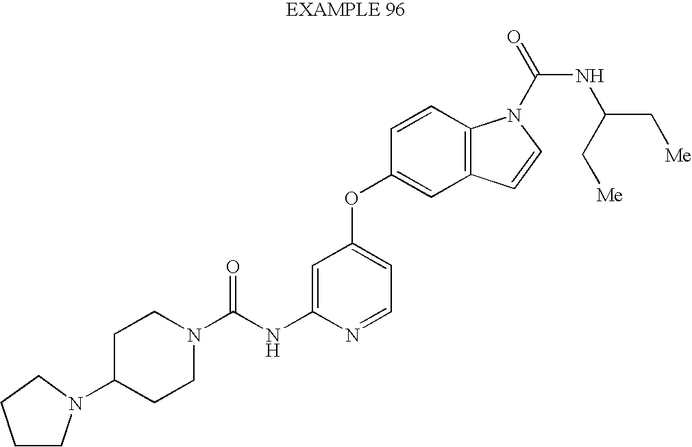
C1C(N2CCCC2)CCN(C(NC2=CC(OC3=CC4=C(C=C3)N(C(NC(C[Me])C[Me])=O)C=C4)=CC=N2)=O)C1
